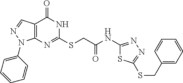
C12=C(N=C(SCC(NC3=NN=C(SCC4=CC=CC=C4)S3)=O)NC1=O)N(C1=CC=CC=C1)N=C2
